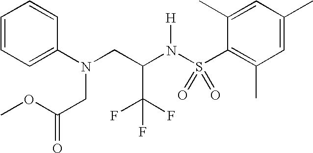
C1=CC=C(N(CC(N(S(C2=C(C)C=C(C)C=C2C)(=O)=O)[H])C(F)(F)F)CC(=O)OC)C=C1
